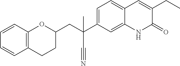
C(C1OC2=C(CC1)C=CC=C2)C(C#N)(C1=CC=C2C(=C1)NC(=O)C(CC)=C2)C
